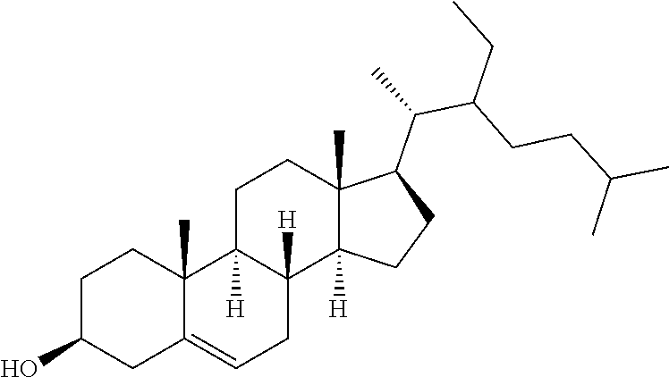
C1=C2CC(O)CCC2(C)C2([H])CCC3(C)C(C(C(CCC(C)C)CC)C)CCC3([H])C2([H])C1
